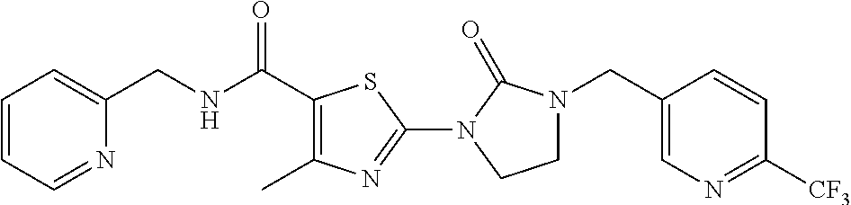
C1(CNC(C2=C(C)N=C(N3C(=O)N(CC4=CN=C([CF3])C=C4)CC3)S2)=O)=CC=CC=N1
